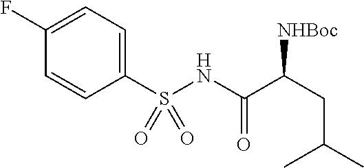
C1(F)=CC=C(S(NC(C(CC(C)C)[NHBoc])=O)(=O)=O)C=C1
